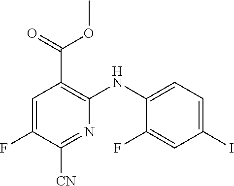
C1(C(=O)OC)=C(NC2=CC=C(I)C=C2F)N=C([CN])C(F)=C1
